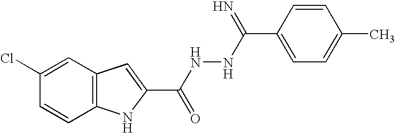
C12=C(C=C(Cl)C=C1)C=C(C(NNC(=N)C1=CC=C(C)C=C1)=O)N2
